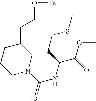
C1CN(C(=O)NC(CCSC)C(=O)OC)CC(CCO[Ts])C1
